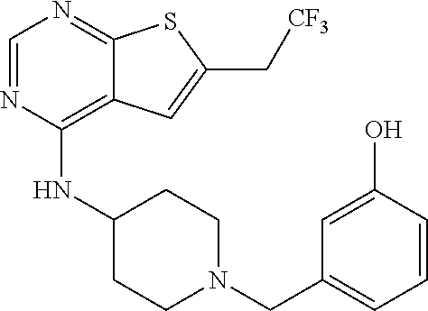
C1=NC(NC2CCN(CC3=CC=CC(O)=C3)CC2)=C2C(=N1)SC(C[CF3])=C2
